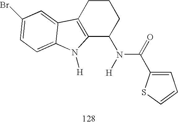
C12=C(CCCC1N(C(=O)C1=CC=CS1)[H])C1=CC(Br)=CC=C1N2[H]
